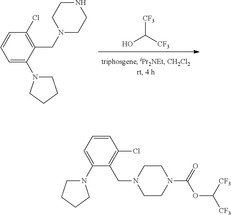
C1=C(N2CCCC2)C(CN2CCNCC2)=C(Cl)C=C1.[CF3]C([CF3])O.C1=CC=C(N2CCCC2)C(CN2CCN(C(=O)OC([CF3])[CF3])CC2)=C1Cl
